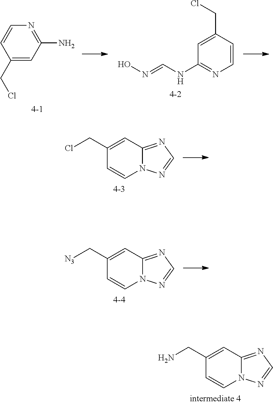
C1(CN)=CC2=NC=NN2C=C1.C1(CCl)=CC(NC=NO)=NC=C1.C1(CCl)=CC(N)=NC=C1.C1(CCl)=CC2=NC=NN2C=C1.C1(C[N3])=CC2=NC=NN2C=C1
